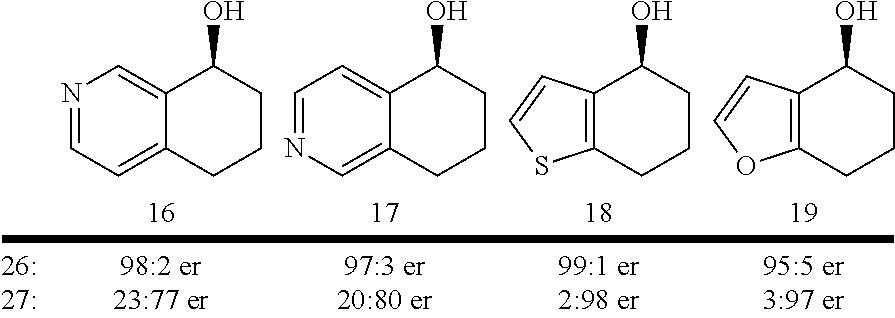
N1=CC=C2C(=C1)C(O)CCC2.C1=NC=C2C(=C1)C(O)CCC2.C12=C(C(O)CCC1)C=CS2.C12=C(C(O)CCC1)C=CO2
